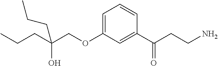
C1=C(OCC(CCC)(O)CCC)C=C(C(CCN)=O)C=C1
